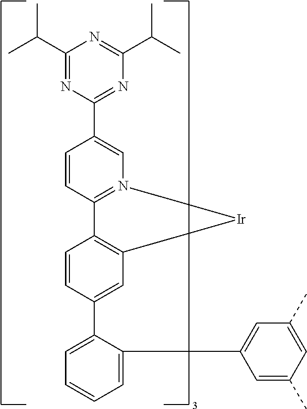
C1=C(C2=CC3=C(C=C2)C2=N(C=C(C4=NC(C(C)C)=NC(C(C)C)=N4)C=C2)[Ir]3)C(C2=CC(C)=CC(C)=C2)=CC=C1
